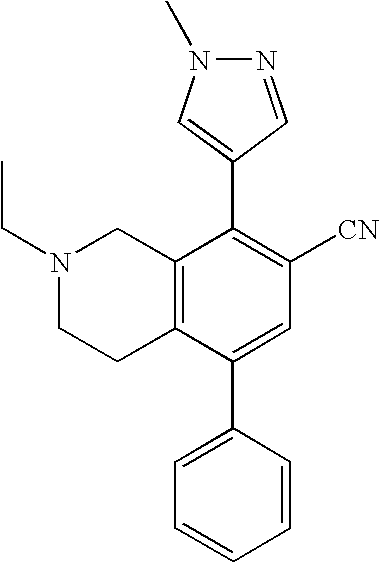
N1(CC)CCC2=C(C1)C(C1=CN(C)N=C1)=C([CN])C=C2C1=CC=CC=C1
